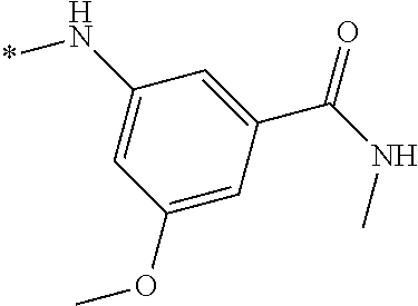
C1(N*)=CC(OC)=CC(C(=O)NC)=C1
